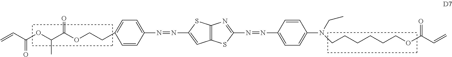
C12=C(SC(N=NC3=CC=C(N(CC)CCCCCCOC(C=C)=O)C=C3)=N1)C=C(N=NC1=CC=C(CCOC(C(OC(C=C)=O)C)=O)C=C1)S2
